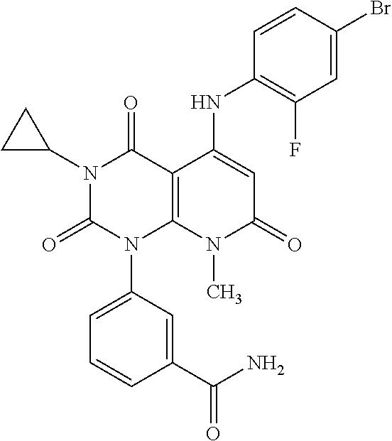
C1(NC2=CC(=O)N(C)C3=C2C(=O)N(C2CC2)C(=O)N3C2=CC=CC(C(N)=O)=C2)=C(F)C=C(Br)C=C1
